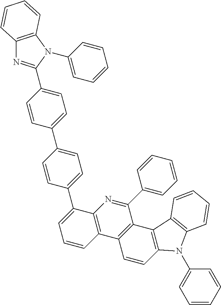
C1=CC(C2=CC=C(C3=CC=CC4=C3N=C(C3=CC=CC=C3)C3=C4C=CC4=C3C3=C(N4C4=CC=CC=C4)C=CC=C3)C=C2)=CC=C1C1=NC2=C(N1C1=CC=CC=C1)C=CC=C2
